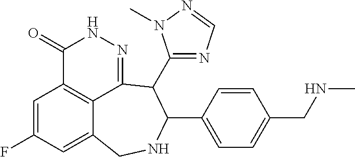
C1=C(F)C=C2C3=C1C(=O)NN=C3C(C1=NC=NN1C)C(C1=CC=C(CNC)C=C1)NC2
